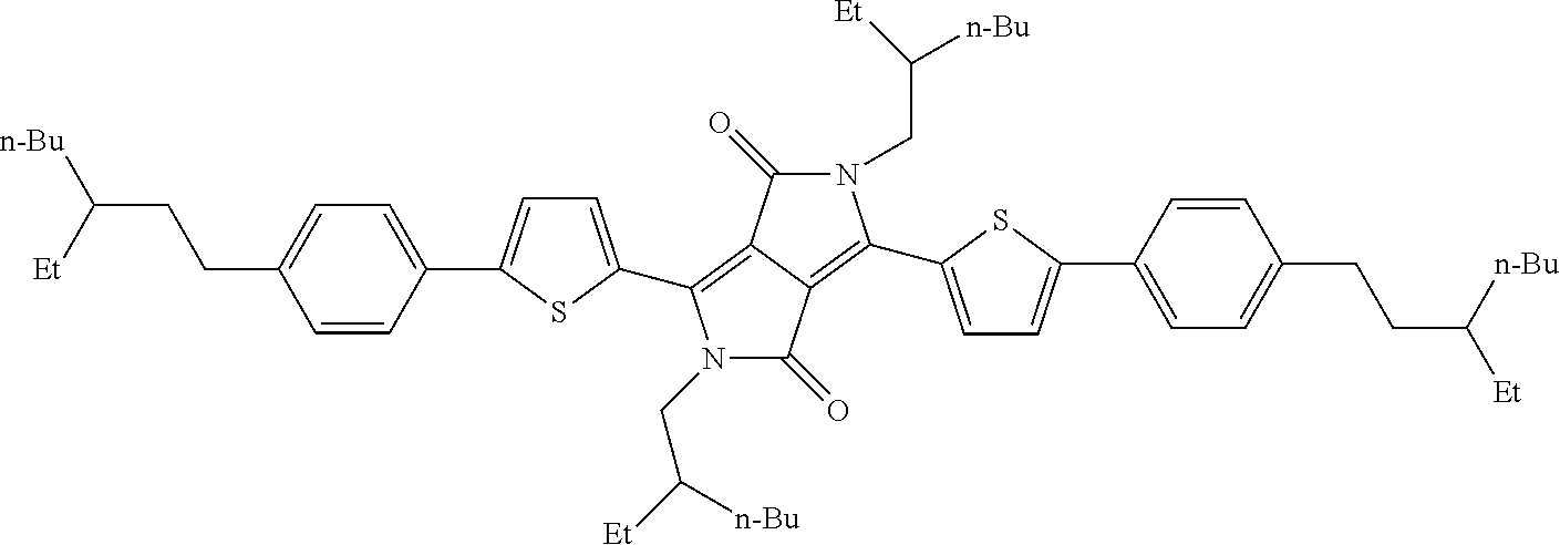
N1(CC([Et])[n-Bu])C(=O)C2=C(C3=CC=C(C4=CC=C(CCC([Et])[n-Bu])C=C4)S3)N(CC([n-Bu])[Et])C(=O)C2=C1C1=CC=C(C2=CC=C(CCC([n-Bu])[Et])C=C2)S1
